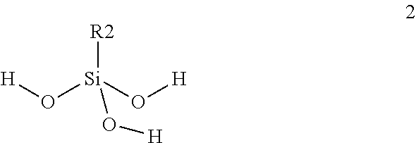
[H]O[Si](O[H])([R2])O[H]
